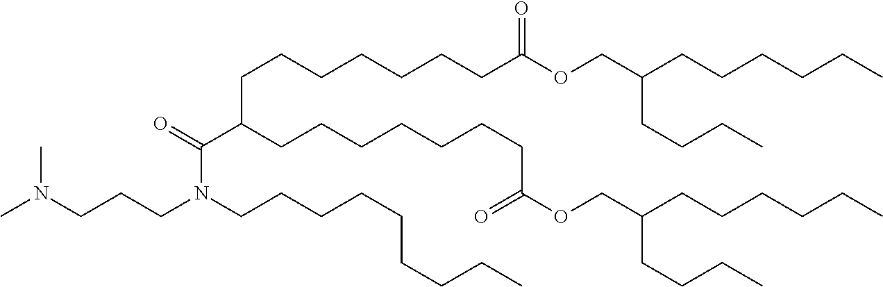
N(CCCN(C(C(CCCCCCCC(OCC(CCCCCC)CCCC)=O)CCCCCCCC(OCC(CCCCCC)CCCC)=O)=O)CCCCCCCCC)(C)C
